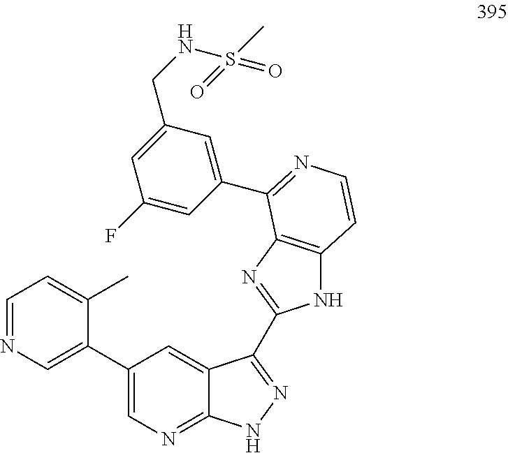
C1(C2=NC=CC3=C2N=C(C2=NNC4=NC=C(C5=CN=CC=C5C)C=C42)N3)=CC(CNS(=O)(C)=O)=CC(F)=C1
